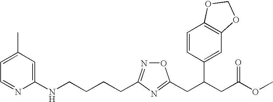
N(CCCCC1=NOC(CC(CC(OC)=O)C2=CC3=C(C=C2)OCO3)=N1)C1=CC(C)=CC=N1
